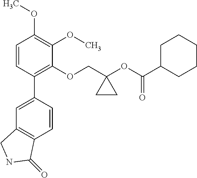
C1=CC(C2=CC3=C(C=C2)C(=O)NC3)=C(OCC2(OC(C3CCCCC3)=O)CC2)C(OC)=C1OC
